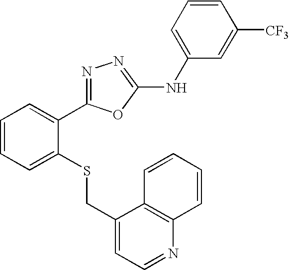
C1(CSC2=CC=CC=C2C2=NN=C(NC3=CC=CC([CF3])=C3)O2)=CC=NC2=C1C=CC=C2
